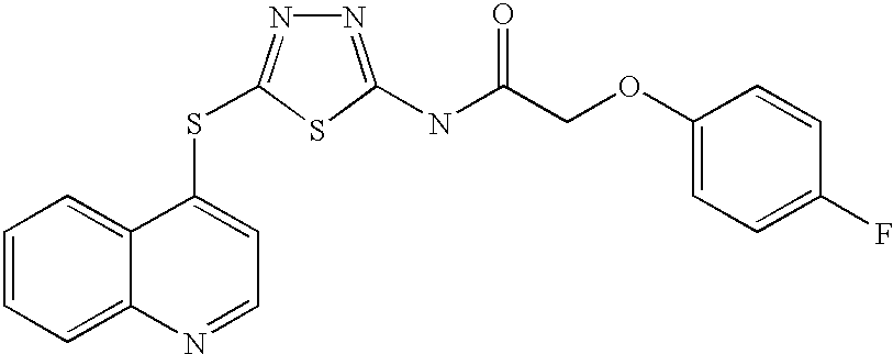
C1=CC=C2C(=C1)C(SC1=NN=C(NC(=O)COC3=CC=C(F)C=C3)S1)=CC=N2
